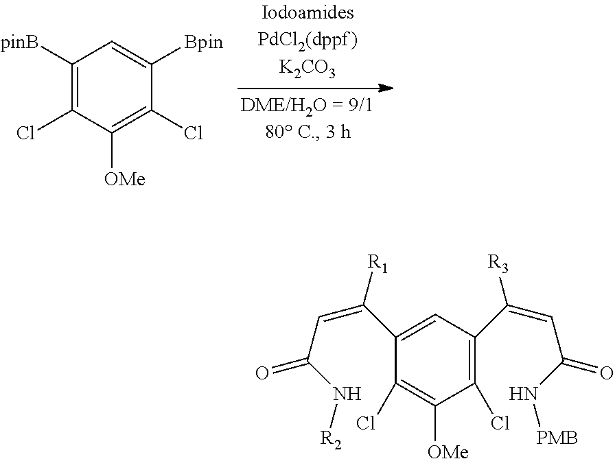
C1([pinB])=C(Cl)C([OMe])=C(Cl)C([Bpin])=C1.C1(Cl)=C(C([R3])=CC(N[PMB])=O)C=C(C(=CC(N[R2])=O)[R1])C(Cl)=C1[OMe]
